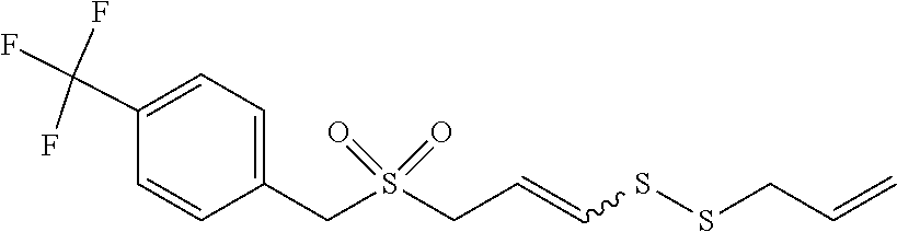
C(C=CSSCC=C)S(CC1=CC=C(C(F)(F)F)C=C1)(=O)=O
